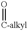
[C-alkyl]=O
